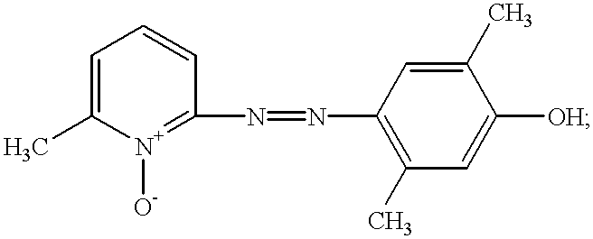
C1=C(C)[N+]([O-])=C(N=NC2=C(C)C=C([OH])C(C)=C2)C=C1
